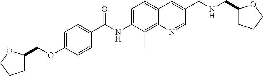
C1C(COC2=CC=C(C(NC3=CC=C4C(=C3C)N=CC(CNCC3CCCO3)=C4)=O)C=C2)OCC1
